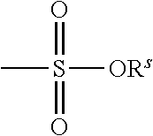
CS([ORs])(=O)=O
